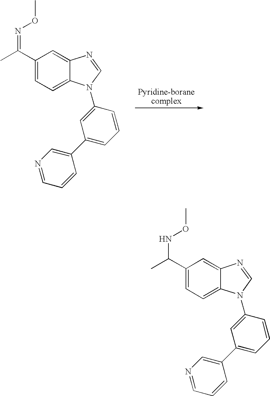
C1(C(C)=NOC)=CC=C2C(=C1)N=CN2C1=CC(C2=CN=CC=C2)=CC=C1.C1(C(C)NOC)=CC=C2C(=C1)N=CN2C1=CC(C2=CN=CC=C2)=CC=C1
